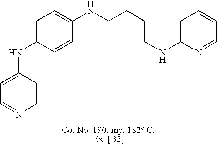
C1=C(NC2=CC=C(NCCC3=CNC4=C3C=CC=N4)C=C2)C=CN=C1
